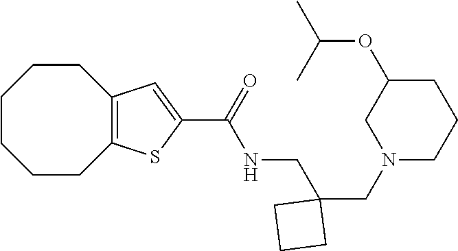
C1CCCC2=C(CC1)C=C(C(=O)NCC1(CN3CCCC(OC(C)C)C3)CCC1)S2
